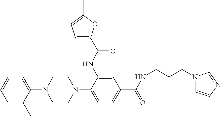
C1=C(C)C(N2CCN(C3=CC=C(C(NCCCN4C=CN=C4)=O)C=C3NC(C3=CC=C(C)O3)=O)CC2)=CC=C1
